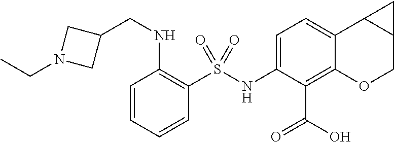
C1(NS(C2=C(NCC3CN(CC)C3)C=CC=C2)(=O)=O)=CC=C2C(=C1C(=O)O)OCC1C2C1
